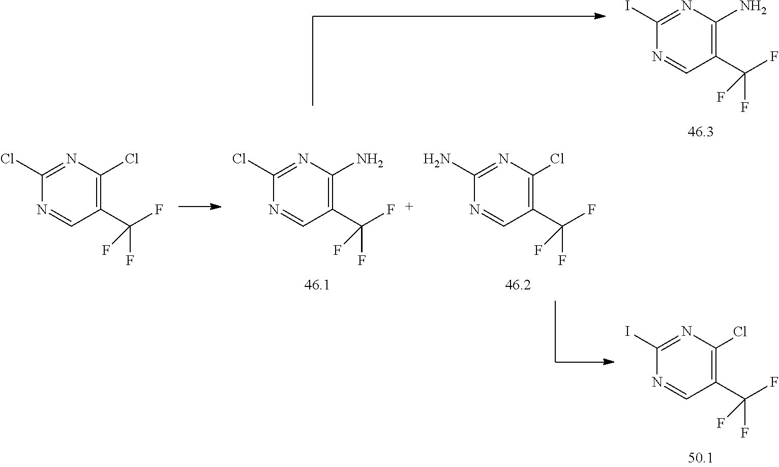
C1(I)=NC(N)=C(C(F)(F)F)C=N1.C1(I)=NC(Cl)=C(C(F)(F)F)C=N1.C1(Cl)=NC(Cl)=C(C(F)(F)F)C=N1.C1(Cl)=NC(N)=C(C(F)(F)F)C=N1.C1(N)=NC(Cl)=C(C(F)(F)F)C=N1
